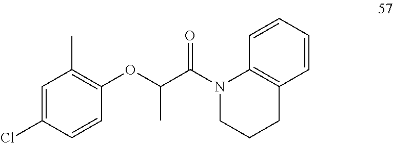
C1=C(Cl)C=CC(OC(C(=O)N2CCCC3=C2C=CC=C3)C)=C1C
